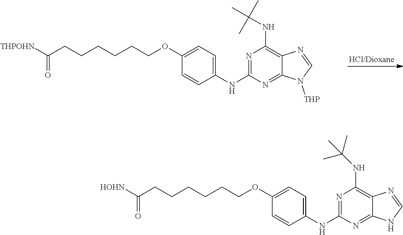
N1=C(NC2=CC=C(OCCCCCCC([HOHN])=O)C=C2)N=C2C(=C1NC(C)(C)C)N=CN2.N1=C(NC2=CC=C(OCCCCCCC([THPOHN])=O)C=C2)N=C2C(=C1NC(C)(C)C)N=CN2[THP]
